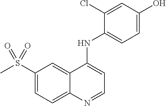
C1(S(C)(=O)=O)=CC=C2C(=C1)C(NC1=CC=C(O)C=C1Cl)=CC=N2
